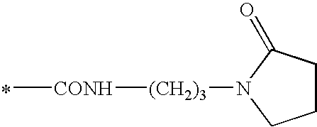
*.C[CONH][(CH2)3]N1C(=O)CCC1
